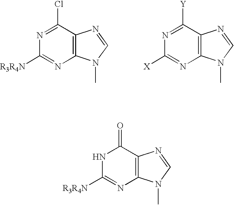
C12=C(C(Cl)=NC([R3R4N])=N1)N=CN2C.C12=C(C([Y])=NC([X])=N1)N=CN2C.C12=C(C(=O)NC([R3R4N])=N1)N=CN2C
